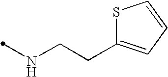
N(C)CCC1=CC=CS1
